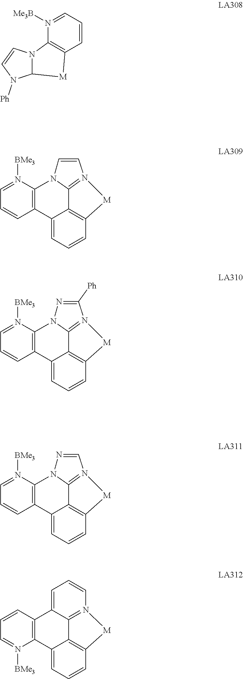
C12=C(N([BMe3])=CC=C1)N1C=CN3=C1C1=C(C=CC=C21)[M]3.C12N(C=CN1[Ph])C1=C(C=CC=N1[Me3B])[M]2.C12=C(N([BMe3])=CC=C1)N1N=C([Ph])N3=C1C1=C(C=CC=C21)[M]3.C12=C(N([BMe3])=CC=C1)N1N=CN3=C1C1=C(C=CC=C21)[M]3.C12=C(C=CC=N1[BMe3])C1=CC=CN3=C1C1=C(C=CC=C21)[M]3
